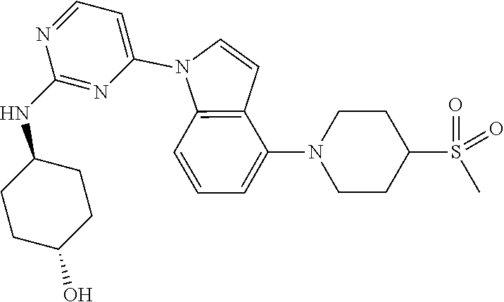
C1C(O)CCC(NC2=NC(N3C4=C(C=C3)C(N3CCC(S(=O)(C)=O)CC3)=CC=C4)=CC=N2)C1
